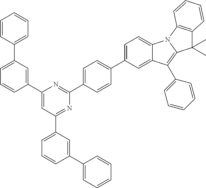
C1(C2=CC=C3C(=C2)C(C2=CC=CC=C2)=C2N3C3=C(C2(C)C)C=CC=C3)=CC=C(C2=NC(C3=CC(C4=CC=CC=C4)=CC=C3)=CC(C3=CC=CC(C4=CC=CC=C4)=C3)=N2)C=C1
